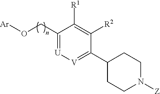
C1(CO[Ar])=[U][V]=C(C2CCN([Z])CC2)C([R2])=C1[R1]
